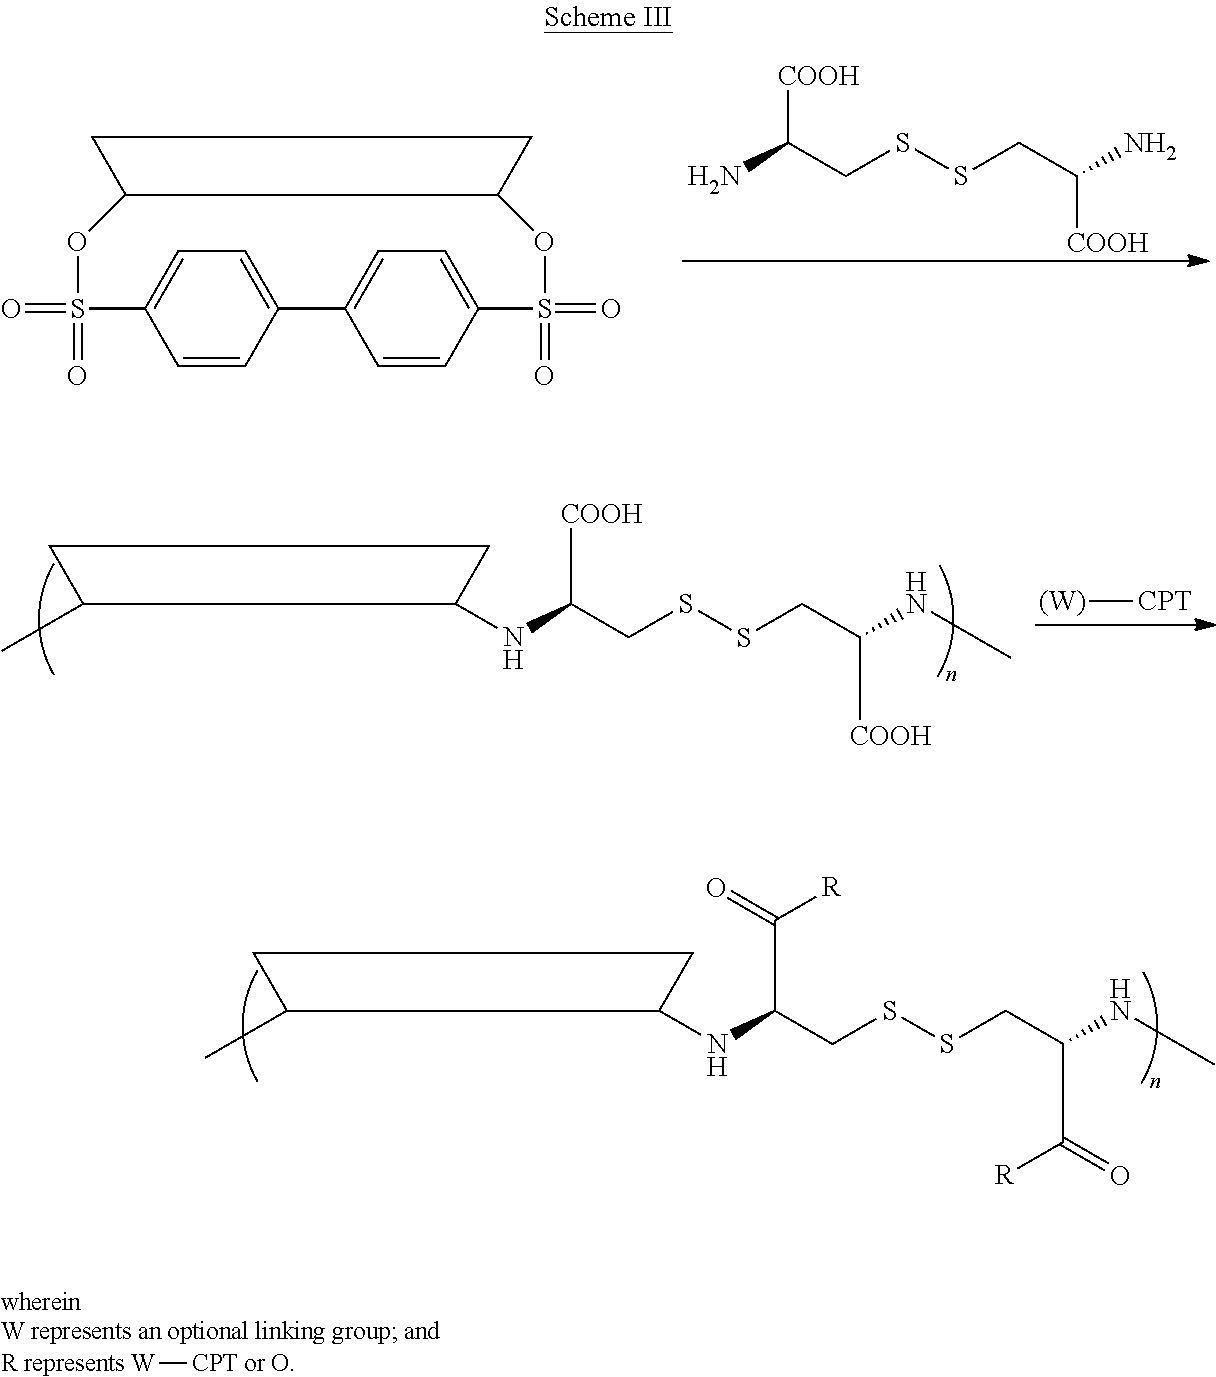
NC(CSSCC(N)[COOH])[COOH].C1=CC2=CC=C1C1=CC=C(C=C1)S(=O)(=O)OC1C(OS2(=O)=O)CC1.N(C1C(C)CC1)C(CSSCC(NC)[COOH])[COOH].[(W)][CPT].N(C1C(C)CC1)C(CSSCC(NC)C(=O)[R])C(=O)[R].[R represents W][CPT or O]
